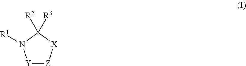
[Y]1[Z][X]C([R2])([R3])N1[R1]
